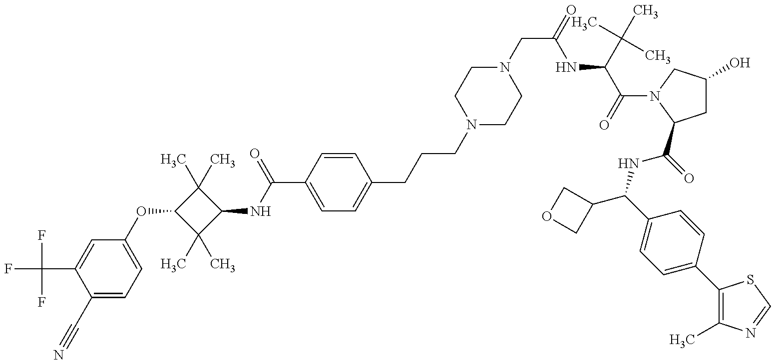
C1(C#N)=CC=C(OC2C(C)(C)C(NC(=O)C3=CC=C(CCCN4CCN(CC(NC(C(C)(C)C)C(=O)N5CC(O)CC5C(NC(C5=CC=C(C6=C(C)N=CS6)C=C5)C5COC5)=O)=O)CC4)C=C3)C2(C)C)C=C1C(F)(F)F
